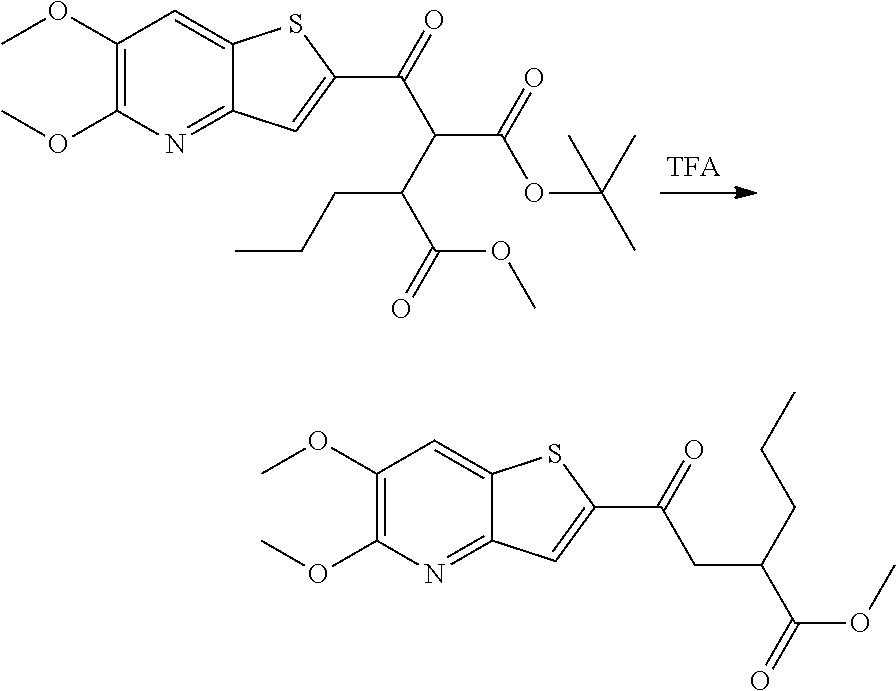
C1(OC)=C(OC)N=C2C(=C1)SC(C(=O)CC(C(OC)=O)CCC)=C2.C1(OC)=C(OC)N=C2C(=C1)SC(C(=O)C(C(OC(C)(C)C)=O)C(C(=O)OC)CCC)=C2
